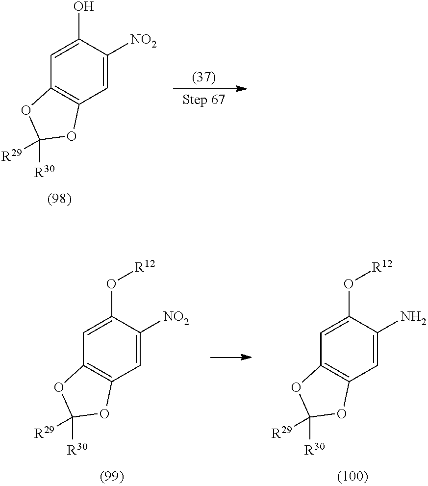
C12=C(C=C([NO2])C(O)=C1)OC([R30])([R29])O2.C12=C(C=C(N)C(O[R12])=C1)OC([R30])([R29])O2.C12=C(C=C([NO2])C(O[R12])=C1)OC([R30])([R29])O2
